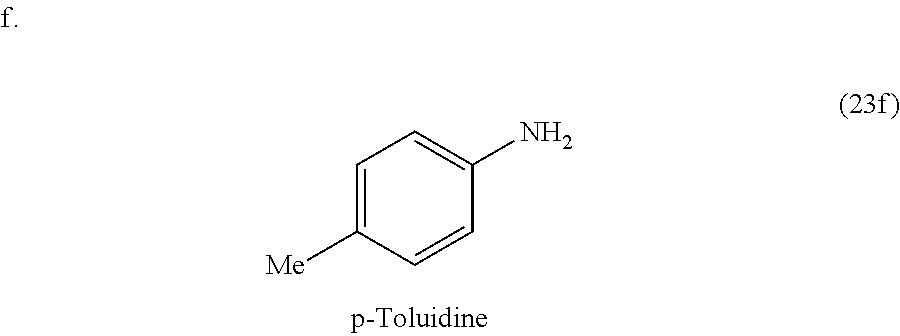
C1=C([Me])C=CC(N)=C1
